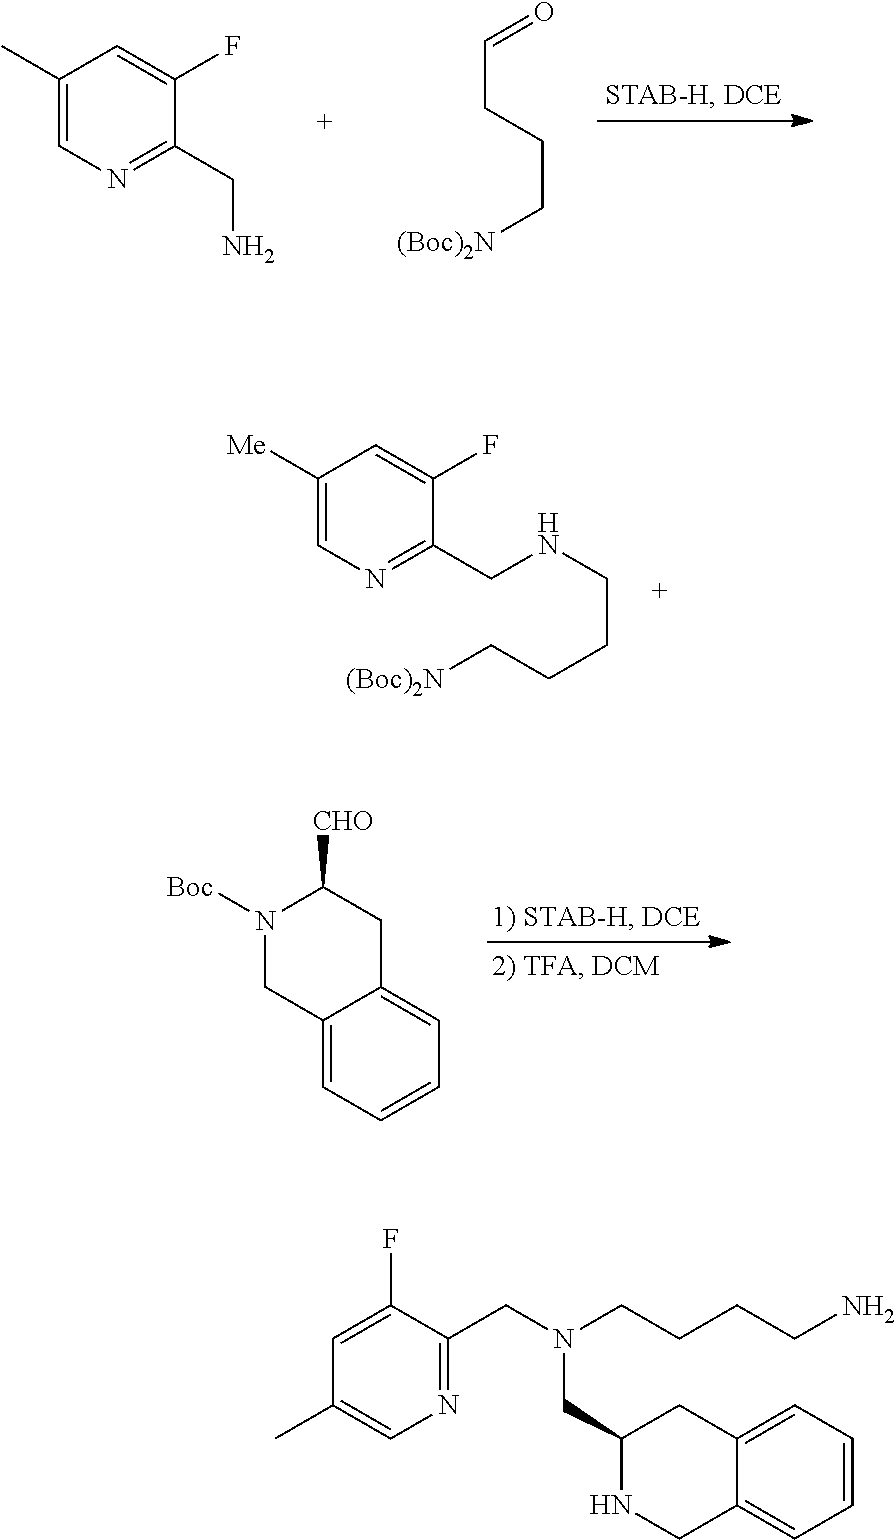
C1(C)=CN=C(CN)C(F)=C1.C(CCC[(Boc)2N])=O.C1([Me])=CN=C(CNCCCC[(Boc)2N])C(F)=C1.N1([Boc])CC2=CC=CC=C2CC1[CHO].C1=C(F)C(CN(CCCCN)CC2NCC3=CC=CC=C3C2)=NC=C1C
